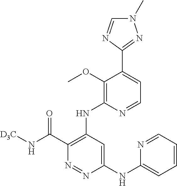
C1(NC2=CC=CC=N2)=CC(NC2=C(OC)C(C3=NN(C)C=N3)=CC=N2)=C(C(N[D3C])=O)N=N1
